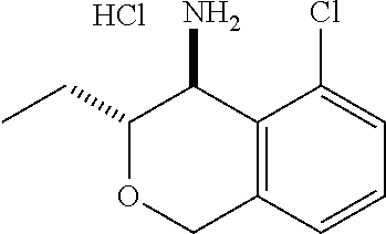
C1(CC)OCC2=C(C1N)C(Cl)=CC=C2.Cl
